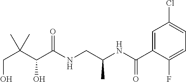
C(C(C(C(NCC(NC(C1=CC(Cl)=CC=C1F)=O)C)=O)O)(C)C)O
